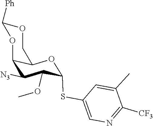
C1=C(C)C([CF3])=NC=C1SC1C(OC)C([N3])C2C(COC([Ph])O2)O1
